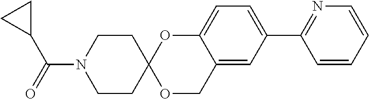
C1=CC=CC(C2=CC=C3C(=C2)COC2(O3)CCN(C(=O)C3CC3)CC2)=N1
